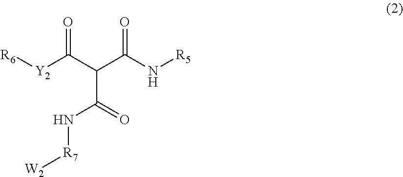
[R6][Y2]C(C(C(N[R5])=O)C(=O)N[R7][W2])=O
